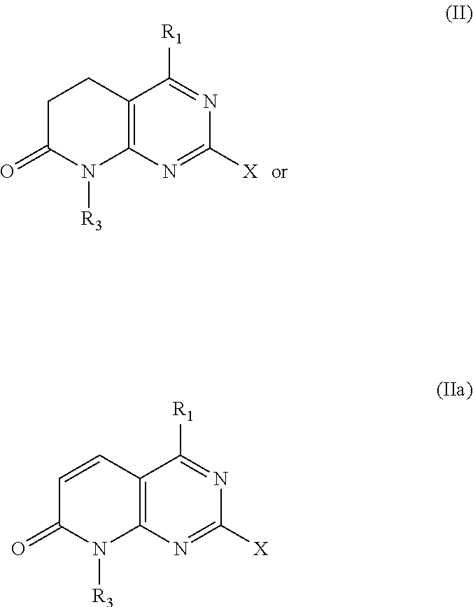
C12=C(N=C([X])N=C1[R1])N([R3])C(=O)CC2.C12=C(N=C([X])N=C1[R1])N([R3])C(=O)C=C2
